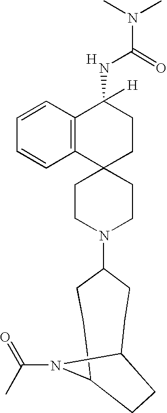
C1CN(C2CCC3N(C(C)=O)C(CC2)CC3)CCC12CCC(NC(N(C)C)=O)([H])C1=C2C=CC=C1.[H]
